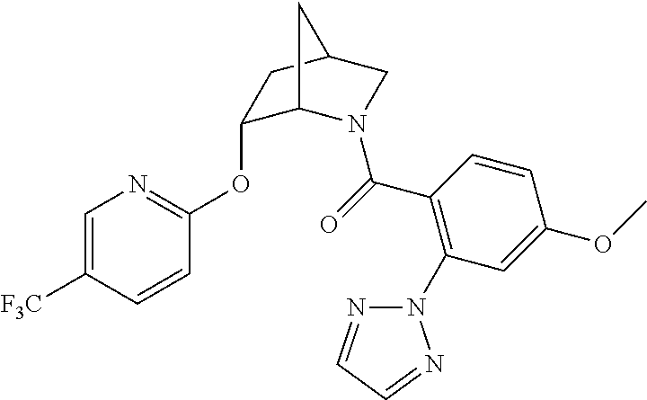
C1=C([F3C])C=CC(OC2C3N(C(=O)C4=C(N5N=CC=N5)C=C(OC)C=C4)CC(C2)C3)=N1
